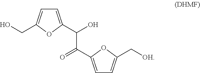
C1=C(C(O)C(=O)C2=CC=C(C[OH])O2)OC(CO)=C1
